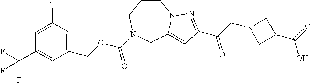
C1CCN(C(OCC2=CC(Cl)=CC(C(F)(F)F)=C2)=O)CC2=CC(C(CN3CC(C(=O)O)C3)=O)=NN12
